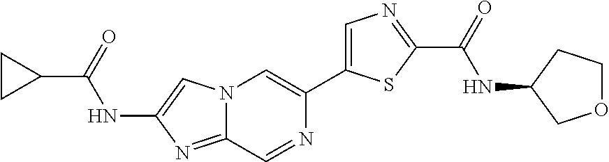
N12C(=NC(NC(C3CC3)=O)=C1)C=NC(C1=CN=C(C(=O)NC3COCC3)S1)=C2
